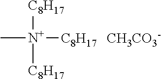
[C8H17][N+](C)([C8H17])[C8H17].[CH3CO3-]
